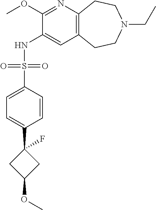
C1(OC)=NC2=C(C=C1NS(C1=CC=C(C3(F)CC(OC)C3)C=C1)(=O)=O)CCN(CC)CC2
